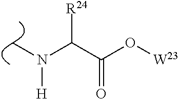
C(C(O[W23])=O)(N(C)[H])[R24]
